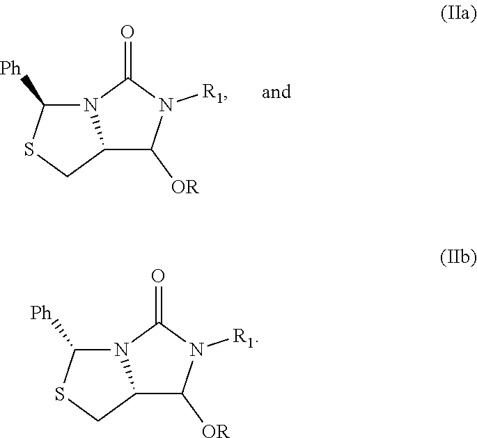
N12C([Ph])SCC1C([OR])N([R1])C2=O.N12C([Ph])SCC1C([OR])N([R1])C2=O
